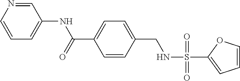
C1(NC(C2=CC=C(CNS(C3=CC=CO3)(=O)=O)C=C2)=O)=CC=CN=C1
